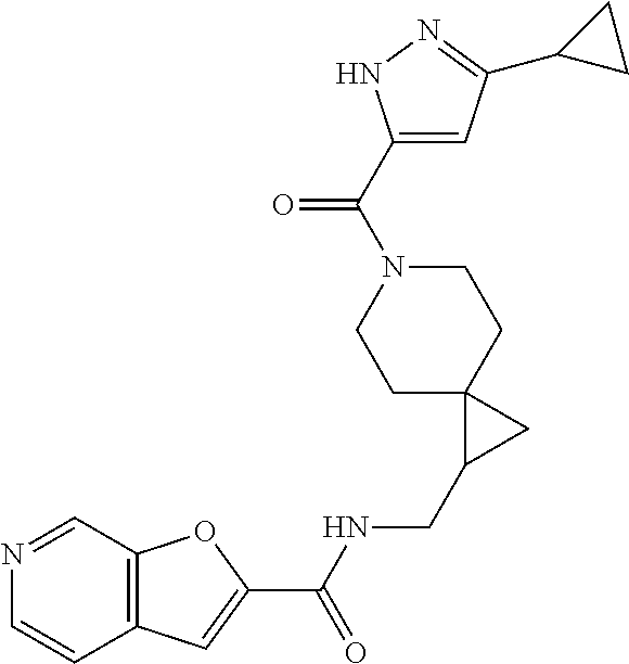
C12=C(C=C(C(NCC3CC34CCN(C(C3=CC(C5CC5)=NN3)=O)CC4)=O)O1)C=CN=C2
